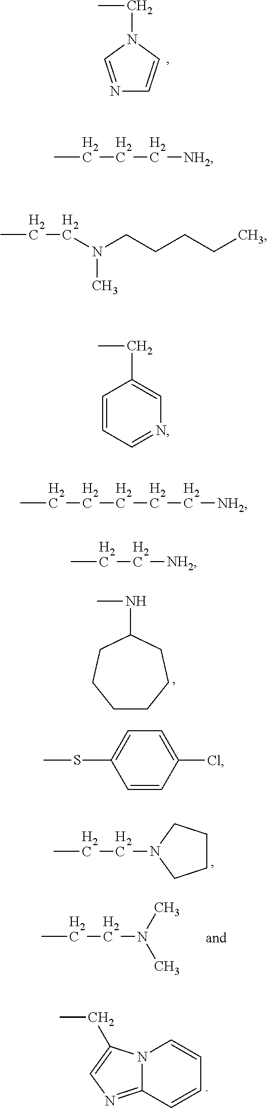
N1=CN(CC)C=C1.CNC1CCCCCC1.C(CN1CCCC1)C.C(CN(C)C)C.N12C(=NC=C1CC)C=CC=C2.CCCC[NH2].CCCN(CCCCC)C.C1(CC)=CN=CC=C1.C(CCC[NH2])CC.C(C[NH2])C.CSC1=CC=C(Cl)C=C1
